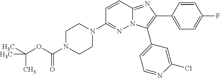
C1(N2CCN(C(OC(C)(C)C)=O)CC2)=NN2C(=NC(C3=CC=C(F)C=C3)=C2C2=CC=NC(Cl)=C2)C=C1
